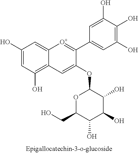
C1(O)=CC(O)=C2C(=C1)[O+]=C(C1=CC(O)=C(O)C(O)=C1)C(OC1OC(CO)C(O)C(O)C1O)=C2
